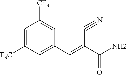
C1=C([F3C])C=C(C=C(C(N)=O)C#N)C=C1[CF3]
